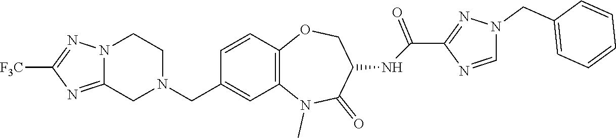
C12=C(N(C)C(=O)C(NC(C3=NN(CC4=CC=CC=C4)C=N3)=O)CO1)C=C(CN1CCN3C(=NC([F3C])=N3)C1)C=C2
